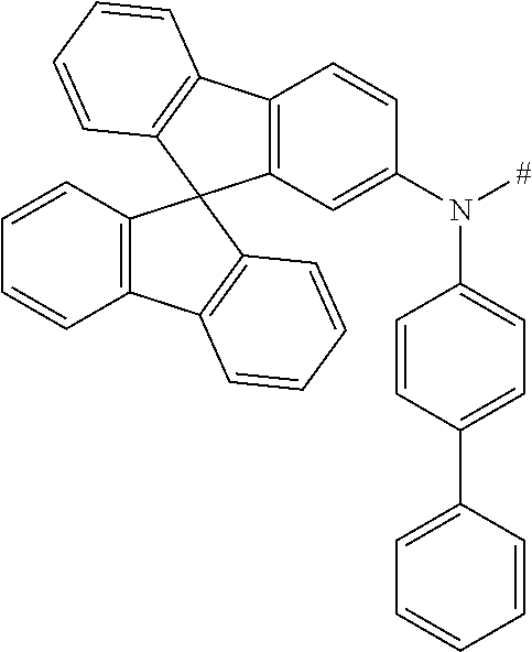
C12=C(C=C(N([#])C3=CC=C(C4=CC=CC=C4)C=C3)C=C1)C1(C3=C2C=CC=C3)C2=C(C=CC=C2)C2=C1C=CC=C2
